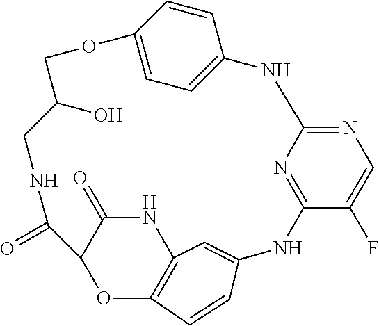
N1CC(O)COC2=CC=C(C=C2)NC2=NC=C(F)C(=N2)NC2=CC3=C(OC(C1=O)C(=O)N3)C=C2
